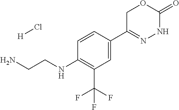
[H]Cl.C1(C(F)(F)F)=C(NCCN)C=CC(C2=NNC(=O)OC2)=C1
